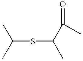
C(SC(C)C(C)=O)(C)C
